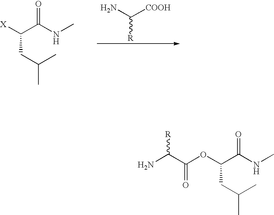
C(CC(C)C)(C(NC)=O)[X].NC([COOH])[R].C(CC(C)C)(C(NC)=O)OC(C(N)[R])=O
